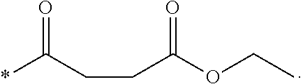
O=C(CCC(OCC)=O)*
